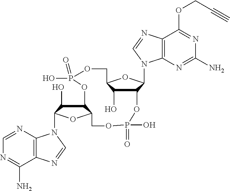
C12=C(N=CN=C1N)N(C1C(O)C3C(O1)COP(O)(=O)OC1C(N4C5=C(C(OCC#C)=NC(N)=N5)N=C4)OC(COP(O)(=O)O3)C1O)C=N2
